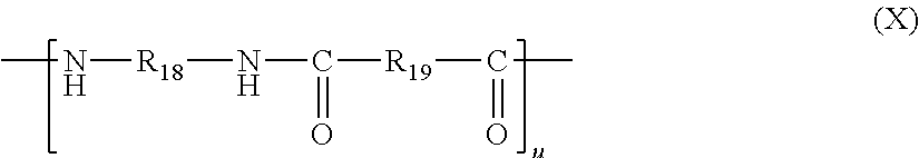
N([R18]NC(=O)[R19]C(=O)C)C
